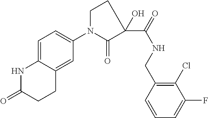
C1N(C2=CC=C3C(=C2)CCC(=O)N3)C(=O)C(C(NCC2=C(Cl)C(F)=CC=C2)=O)(O)C1
